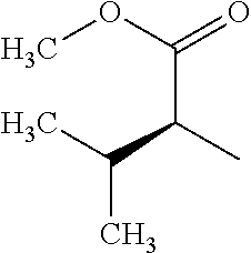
CC(C)C(C)C(OC)=O
